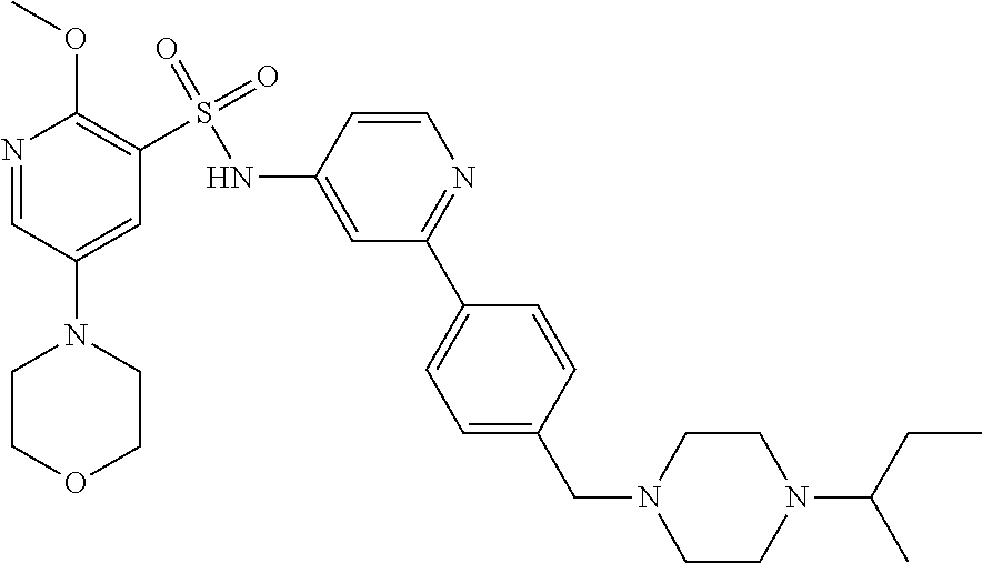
N1=CC(N2CCOCC2)=CC(S(=O)(NC2=CC(C3=CC=C(CN4CCN(C(CC)C)CC4)C=C3)=NC=C2)=O)=C1OC
